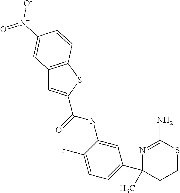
N(C1=CC(C2(C)N=C(N)SCC2)=CC=C1F)C(=O)C1=CC2=C(S1)C=CC([N+](=O)[O-])=C2
